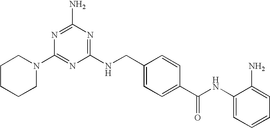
C1(NCC2=CC=C(C(NC3=CC=CC=C3N)=O)C=C2)=NC(N)=NC(N2CCCCC2)=N1
